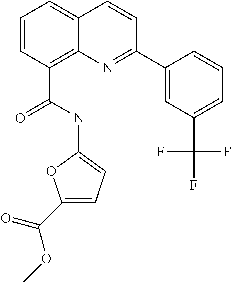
C(C1=C2C(=CC=C1)C=CC(C1=CC(C(F)(F)F)=CC=C1)=N2)(NC1=CC=C(C(=O)OC)O1)=O
